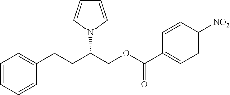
C1=CC=CC(CCC(N2C=CC=C2)COC(C2=CC=C([NO2])C=C2)=O)=C1
